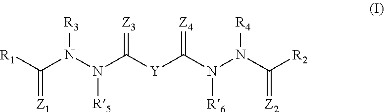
[R1]C(N(N(C([Y]C(N(N(C([R2])=[Z2])[R4])[R6])=[Z4])=[Z3])[R5])[R3])=[Z1]
